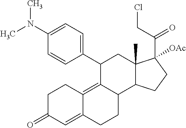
C1=C(N(C)C)C=CC(C2C3=C4C(=CC(=O)CC4)CCC3C3C(C)(C2)C(C(CCl)=O)([OAc])CC3)=C1
